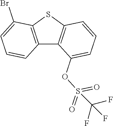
C12=C(SC3=C1C(OS(=O)(=O)C(F)(F)F)=CC=C3)C(Br)=CC=C2
